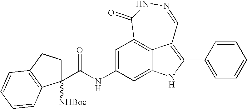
C1=C(NC(=O)C2([NHBoc])CCC3=C2C=CC=C3)C=C2NC(C3=CC=CC=C3)=C3C2=C1C(=O)NN=C3
